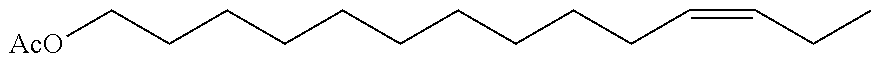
C(CCCCCCCCCC=CCC)[AcO]
